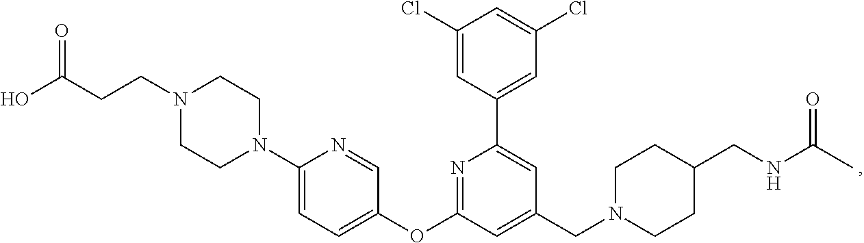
OC(CCN1CCN(C2=CC=C(OC3=NC(C4=CC(Cl)=CC(Cl)=C4)=CC(CN4CCC(CNC(C)=O)CC4)=C3)C=N2)CC1)=O
